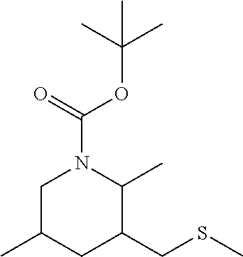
C1C(C)CC(CSC)C(C)N1C(=O)OC(C)(C)C
